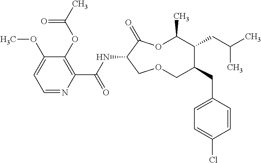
C1(OC)=CC=NC(C(NC2C(=O)OC(C)C(CC(C)C)C(CC3=CC=C(Cl)C=C3)COC2)=O)=C1OC(C)=O
